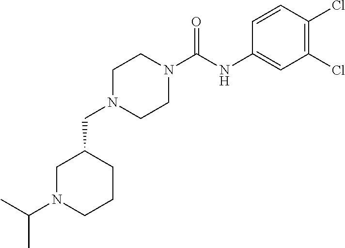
C1N(C(NC2=CC(Cl)=C(Cl)C=C2)=O)CCN(CC2CN(C(C)C)CCC2)C1
